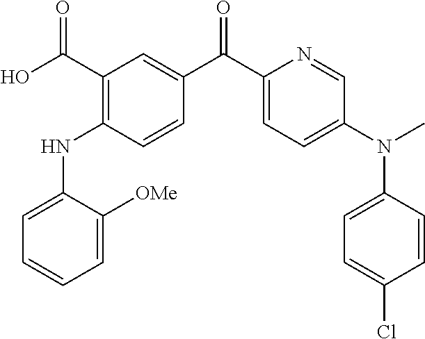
C1(C(O)=O)=C(NC2=CC=CC=C2[OMe])C=CC(C(C2=CC=C(N(C3=CC=C(Cl)C=C3)C)C=N2)=O)=C1
